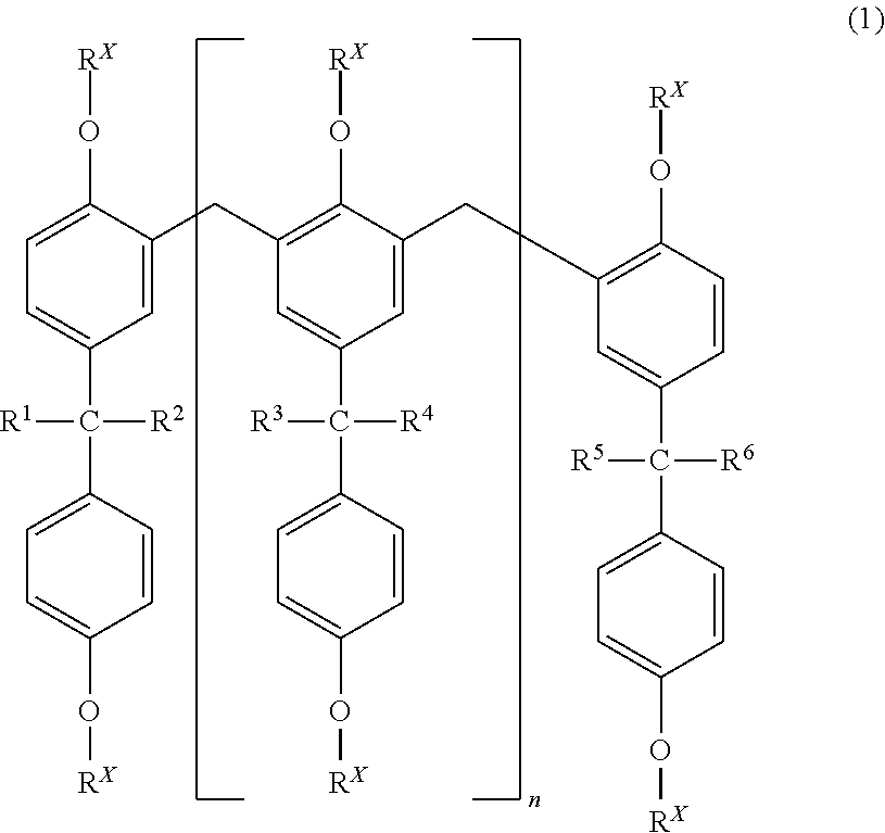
C1=C(O[RX])C(CC2=C(O[RX])C(CC3=C(O[RX])C=CC(C(C4=CC=C(O[RX])C=C4)([R6])[R5])=C3)=CC(C(C3=CC=C(O[RX])C=C3)([R4])[R3])=C2)=CC(C(C2=CC=C(O[RX])C=C2)([R2])[R1])=C1
